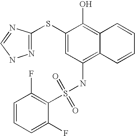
C1(SC2=NNC=N2)=CC(NS(C2=C(F)C=CC=C2F)(=O)=O)=C2C(=C1O)C=CC=C2
